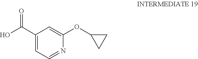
C1(C(O)=O)=CC=NC(OC2CC2)=C1
